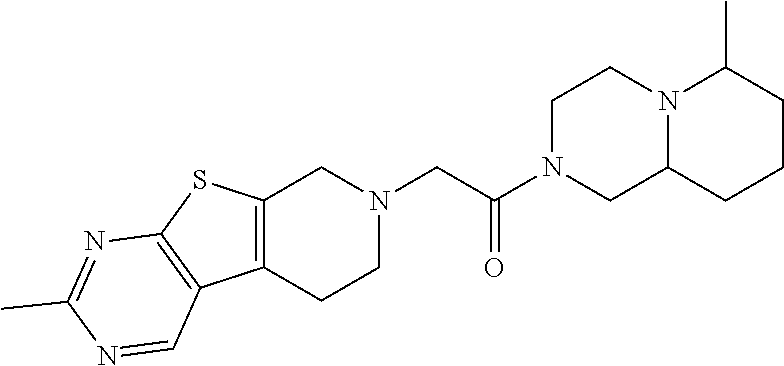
C1N(C(CN2CC3=C(CC2)C2=C(S3)N=C(C)N=C2)=O)CC2N(C1)C(C)CCC2
